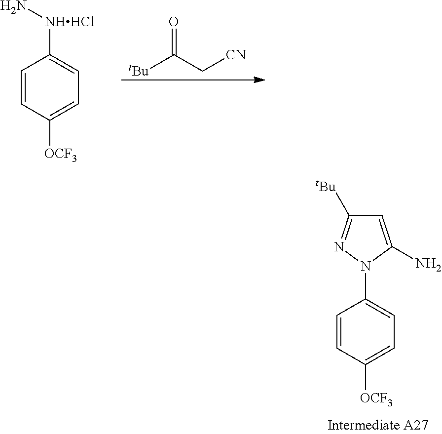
C1=CC([OCF3])=CC=C1[NHHCl]N.[tBu]C(C[CN])=O.C1=CC([OCF3])=CC=C1N1C(N)=CC([tBu])=N1
